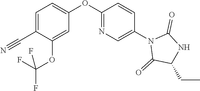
C1=C(C#N)C(OC(F)(F)F)=CC(OC2=NC=C(N3C(=O)C(CC)NC3=O)C=C2)=C1
